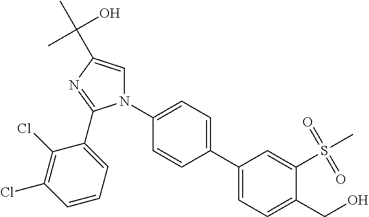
C1(C2=CC=C(N3C=C(C(C)(O)C)N=C3C3=CC=CC(Cl)=C3Cl)C=C2)=CC=C(CO)C(S(=O)(=O)C)=C1
